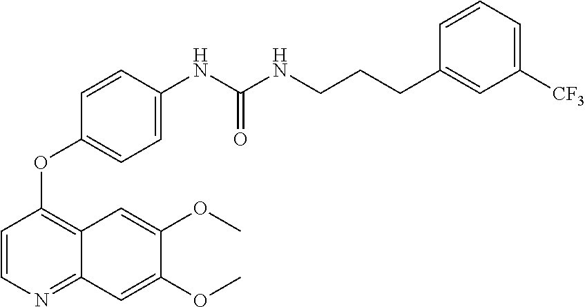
C1=CN=C2C(=C1OC1=CC=C(NC(NCCCC3=CC([CF3])=CC=C3)=O)C=C1)C=C(OC)C(OC)=C2
